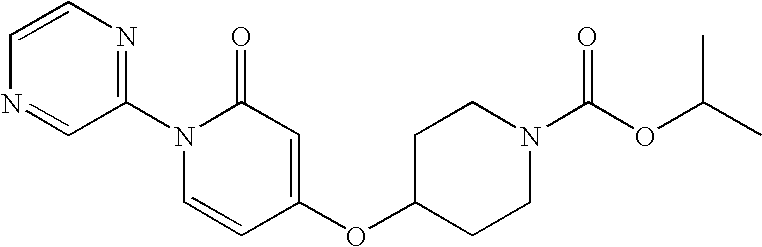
C1=CN=CC(N2C=CC(OC3CCN(C(OC(C)C)=O)CC3)=CC2=O)=N1
